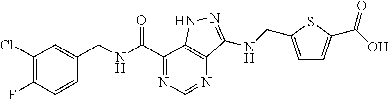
C1(Cl)=C(F)C=CC(CNC(C2=NC=NC3=C2NN=C3NCC2=CC=C(C(O)=O)S2)=O)=C1
